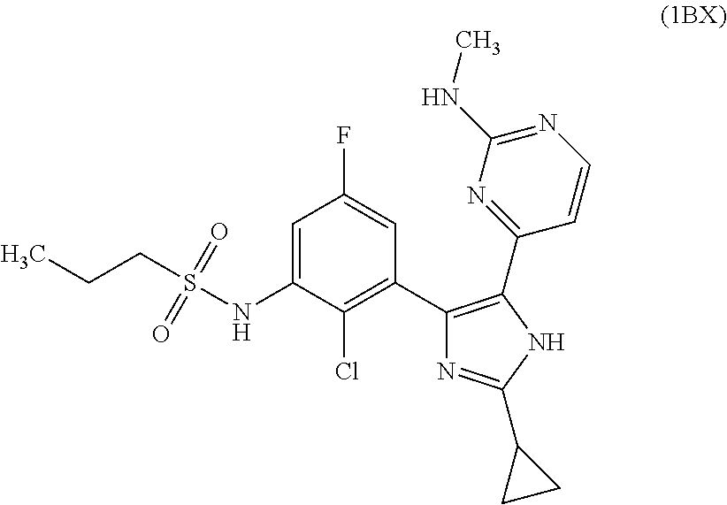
C1=C(NS(=O)(=O)CCC)C(Cl)=C(C2=C(C3=NC(NC)=NC=C3)NC(C3CC3)=N2)C=C1F
